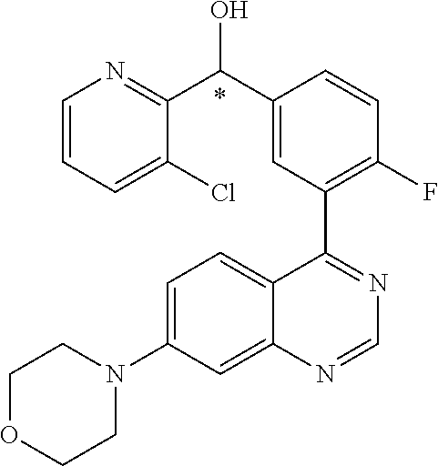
C1=C(N2CCOCC2)C=C2C(=C1)C(C1=C(F)C=CC(C(O)C3=NC=CC=C3Cl)=C1)=NC=N2.*
